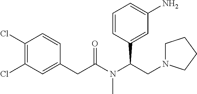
C1(Cl)=C(Cl)C=C(CC(N(C(CN2CCCC2)C2=CC(N)=CC=C2)C)=O)C=C1
